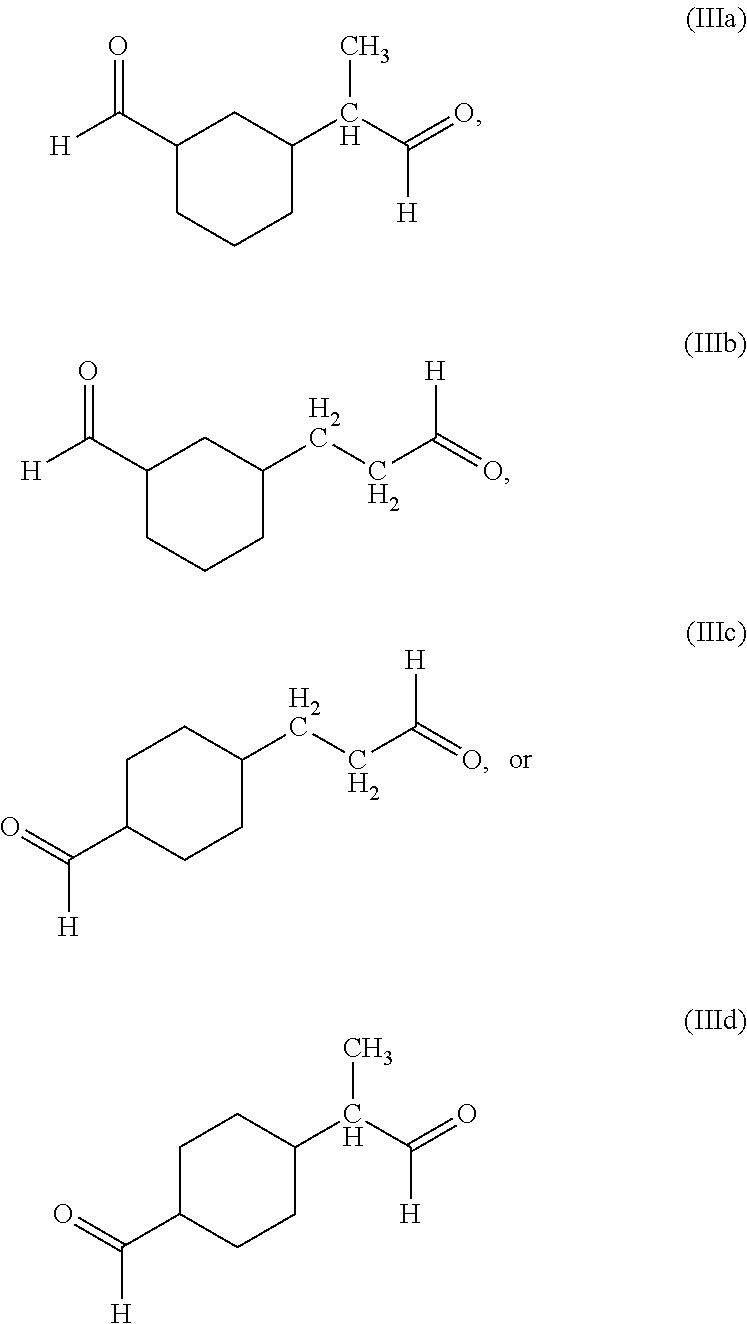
C1C(C(=O)[H])CCC(CCC(=O)[H])C1.C1(C([H])=O)CCCC(C(C(=O)[H])C)C1.C1(C([H])=O)CCCC(CCC(=O)[H])C1.C1C(C(=O)[H])CCC(C(C(=O)[H])C)C1
